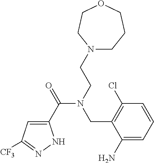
C1(C(=O)N(CCN2CCCOCC2)CC2=C(Cl)C=CC=C2N)=CC([CF3])=NN1
